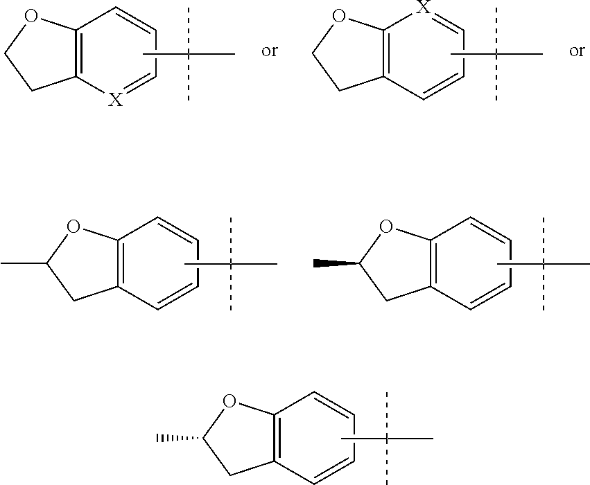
C12=C([X]=CC=C1)CCO2.CC(C)(C)C.C12=C(C=CC=[X]1)CCO2.CC(C)(C)C.C12=C(C=CC=C1)CC(C)O2.CC(C)(C)C.C12=C(C=CC=C1)CC(C)O2.CC(C)(C)C.C12=C(C=CC=C1)CC(C)O2.CC(C)(C)C
